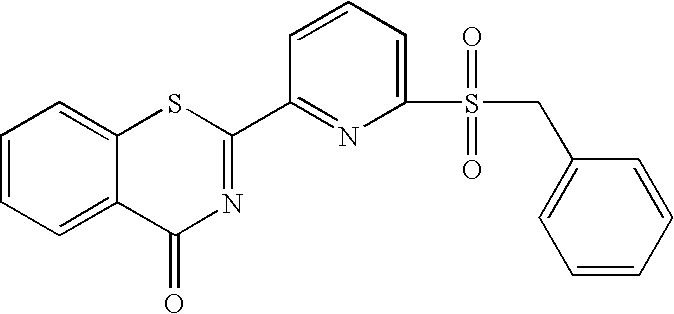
C1=CC=C2C(=C1)SC(C1=NC(S(CC3=CC=CC=C3)(=O)=O)=CC=C1)=NC2=O
